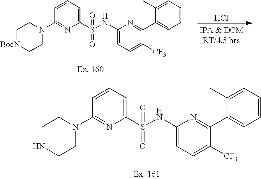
C1[BocN]CCN(C2=NC(S(NC3=CC=C([CF3])C(C4=CC=CC=C4C)=N3)(=O)=O)=CC=C2)C1.Cl.C1NCCN(C2=NC(S(NC3=CC=C([CF3])C(C4=CC=CC=C4C)=N3)(=O)=O)=CC=C2)C1
